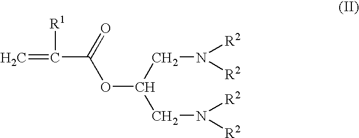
C=C([R1])C(=O)OC(CN([R2])[R2])CN([R2])[R2]
